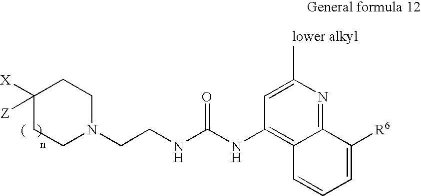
C(NC(NC1=C2C(=NC(C)=C1)C([R6])=CC=C2)=O)CN1CCC([X])([Z])CC1
